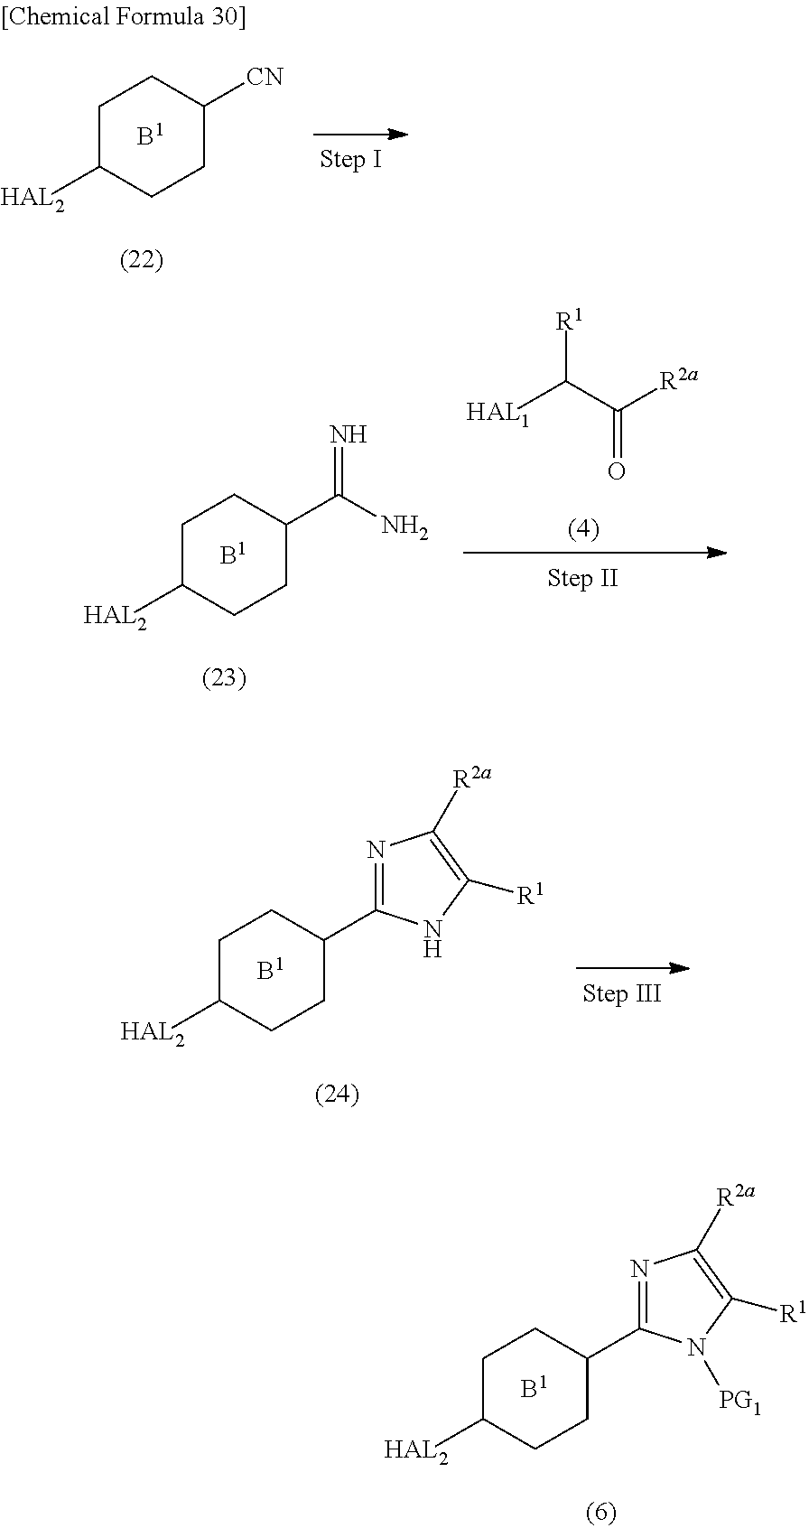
[HAL1]C(C([R2a])=O)[R1].C1C([HAL2])CCC(C(N)=N)C1.[B1].C1C([HAL2])CCC(C2=NC([R2a])=C([R1])N2)C1.[B1].C1C([HAL2])CCC(C2=NC([R2a])=C([R1])N2[PG1])C1.[B1].C1C([HAL2])CCC([CN])C1.[B1]
